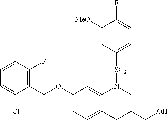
C1(COC2=CC=C3C(=C2)N([SO2]C2=CC=C(F)C([MeO])=C2)CC(CO)C3)=C(F)C=CC=C1Cl
